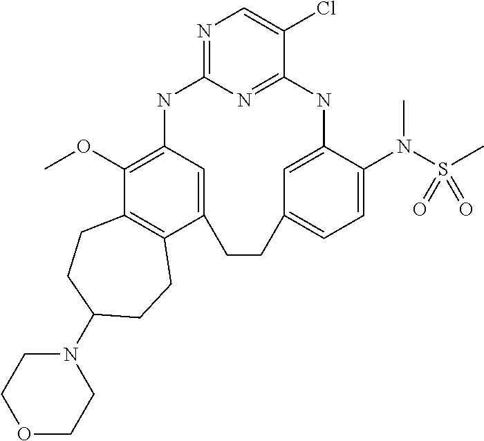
N1=C2N=C(C(Cl)=C1)NC1=CC(=CC=C1N(S(C)(=O)=O)C)CCC1=CC(=C(OC)C3=C1CCC(N1CCOCC1)CC3)N2
